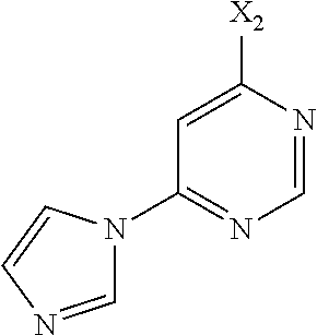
C1=NC([X2])=CC(N2C=NC=C2)=N1
